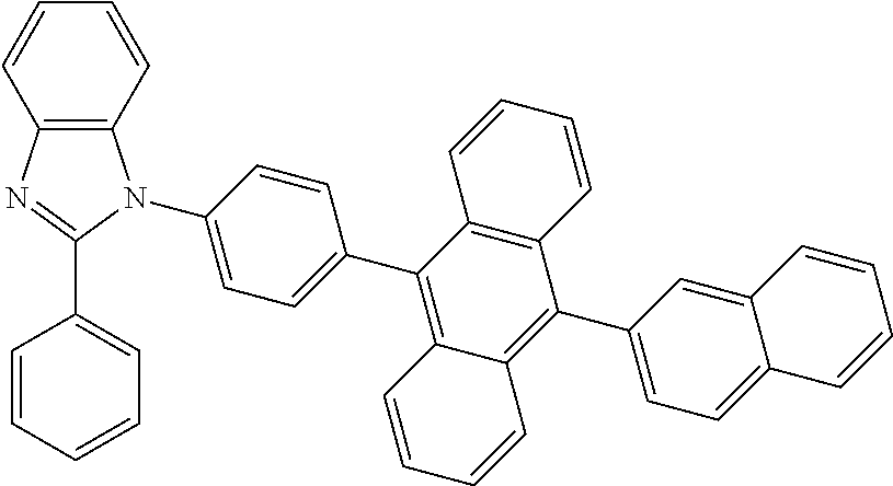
C12=C(N(C3=CC=C(C4=C5C(=C(C6=CC=C7C(=C6)C=CC=C7)C6=C4C=CC=C6)C=CC=C5)C=C3)C(C3=CC=CC=C3)=N1)C=CC=C2
